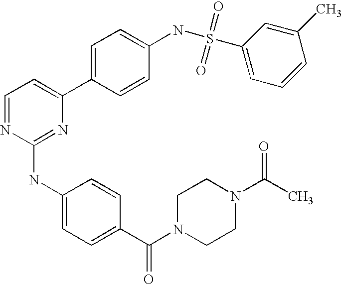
C1=NC(NC2=CC=C(C(N3CCN(C(C)=O)CC3)=O)C=C2)=NC(C2=CC=C(NS(C3=CC=CC(C)=C3)(=O)=O)C=C2)=C1
